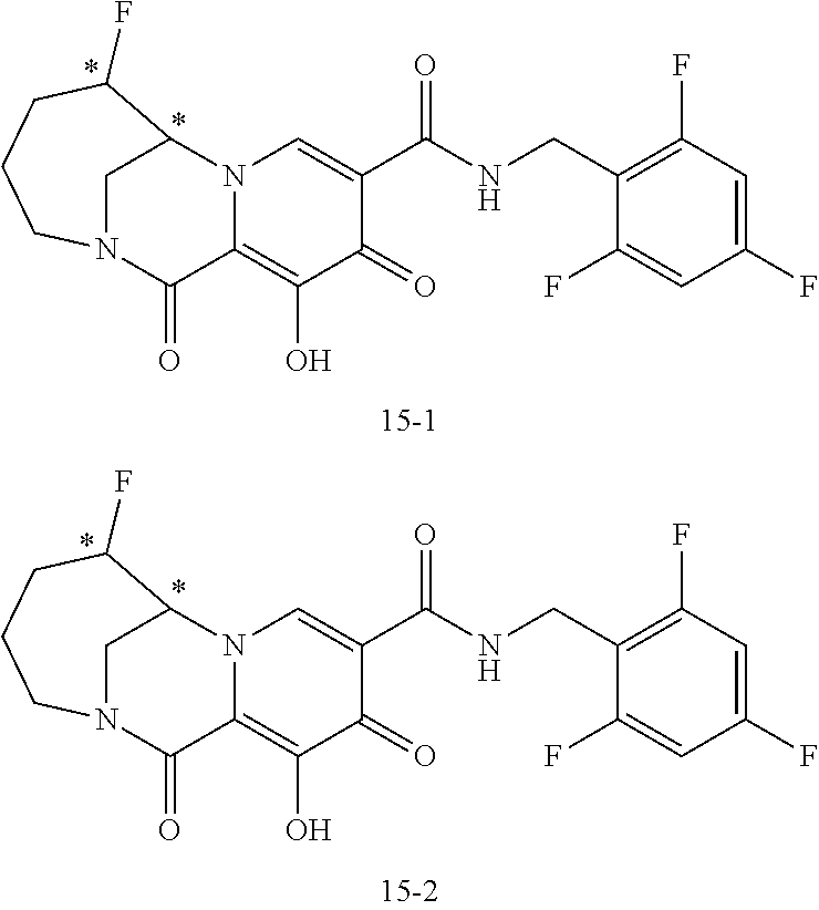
N12C(=C(O)C(=O)C(C(NCC3=C(F)C=C(F)C=C3F)=O)=C1)C(=O)N1CCCC(F)C2C1.N12C(=C(O)C(=O)C(C(NCC3=C(F)C=C(F)C=C3F)=O)=C1)C(=O)N1CCCC(F)C2C1
